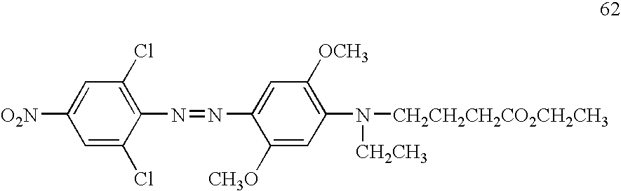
C1=C(Cl)C(N=NC2=CC([OCH3])=C(N([CH2CH2CH2CO2CH2CH3])[CH2CH3])C=C2[CH3O])=C(Cl)C=C1[O2N]
